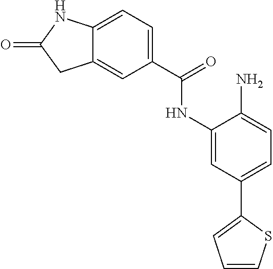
C12=CC(C(=O)NC3=CC(C4=CC=CS4)=CC=C3N)=CC=C1NC(=O)C2
